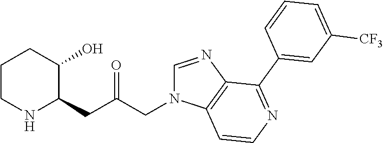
C1CNC(CC(CN2C=NC3=C2C=CN=C3C2=CC([CF3])=CC=C2)=O)C(O)C1
